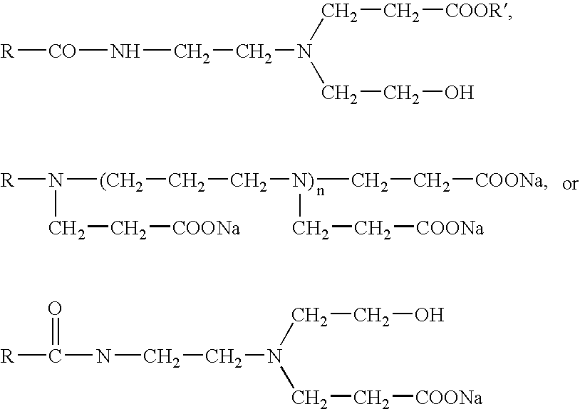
[R]N([(CH2]CC[N)](CC[COONa])CC[COONa])CC[COONa].[R][CO]NCCN(CC[COOR])CCO.[R]C(NCCN(CCO)CC[COONa])=O
